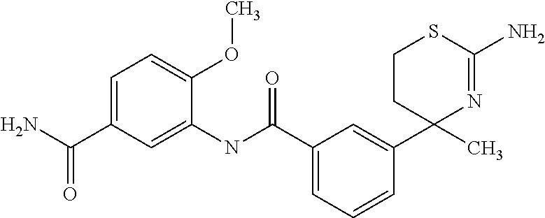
C1=C(C(N)=O)C=C(NC(C2=CC=CC(C3(C)N=C(N)SCC3)=C2)=O)C(OC)=C1
